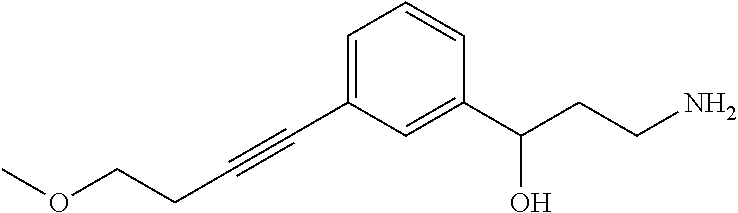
C1=CC(C(CCN)O)=CC(C#CCCOC)=C1
